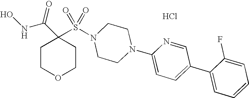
ONC(C1(S(N2CCN(C3=CC=C(C4=CC=CC=C4F)C=N3)CC2)(=O)=O)CCOCC1)=O.Cl
